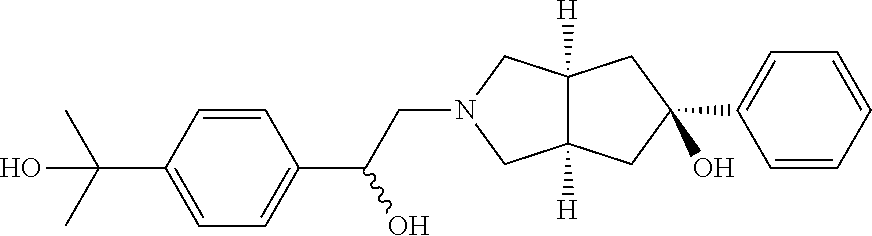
C12([H])C([H])(CC(O)(C3=CC=CC=C3)C1)CN(CC(C1=CC=C(C(C)(C)O)C=C1)O)C2
